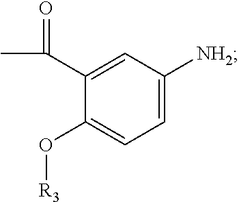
C1(O[R3])=CC=C([NH2])C=C1C(C)=O
